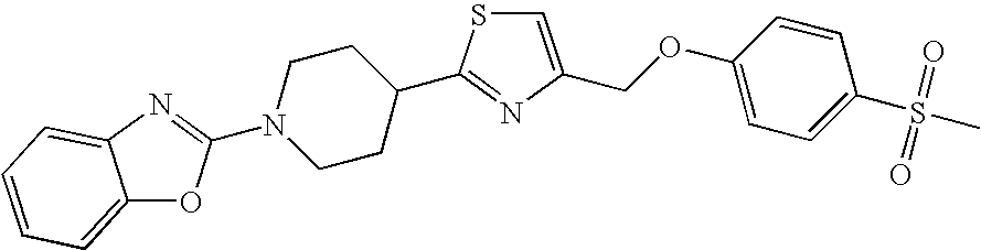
C1=C(COC2=CC=C(S(=O)(=O)C)C=C2)N=C(C2CCN(C3=NC4=CC=CC=C4O3)CC2)S1
